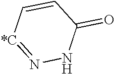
C1=CC(=O)NN=[*C]1
